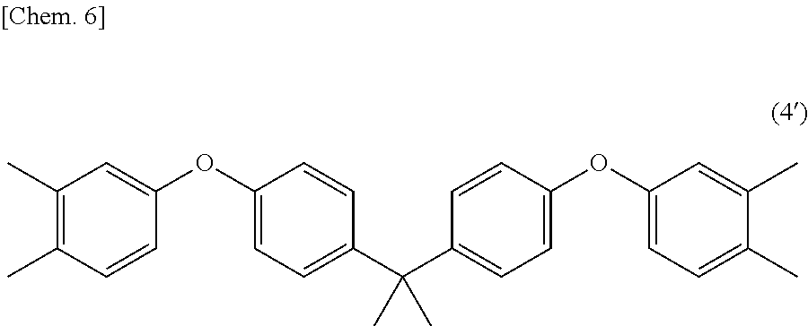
C1(C)=C(C)C=CC(OC2=CC=C(C(C3=CC=C(OC4=CC=C(C)C(C)=C4)C=C3)(C)C)C=C2)=C1
